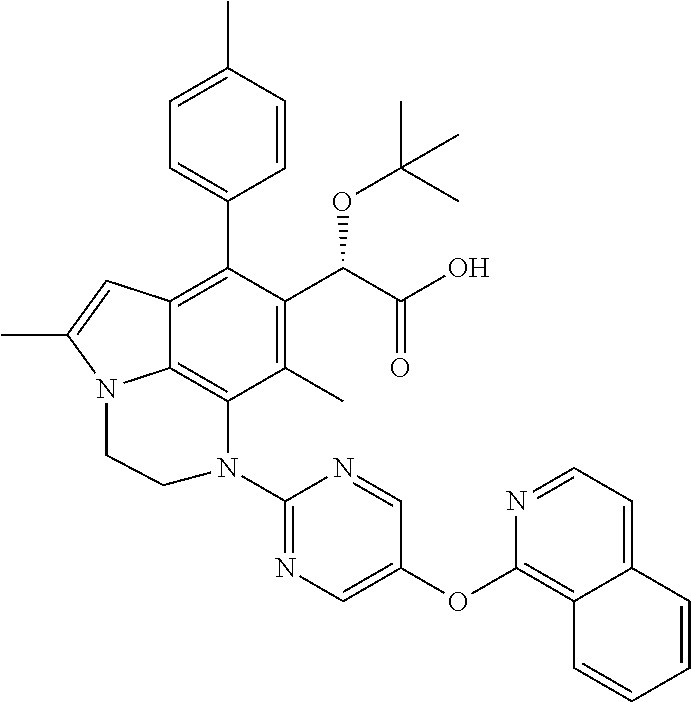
C1(C)=C(C(C(O)=O)OC(C)(C)C)C(C2=CC=C(C)C=C2)=C2C3=C1N(C1=NC=C(OC4=C5C(=CC=N4)C=CC=C5)C=N1)CCN3C(C)=C2
